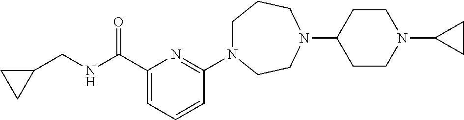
C1N(C2=NC(C(NCC3CC3)=O)=CC=C2)CCN(C2CCN(C3CC3)CC2)CC1
